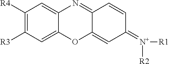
C1([R4])=C([R3])C=C2C(=C1)N=C1C(=CC(=[N+]([R1])[R2])C=C1)O2
